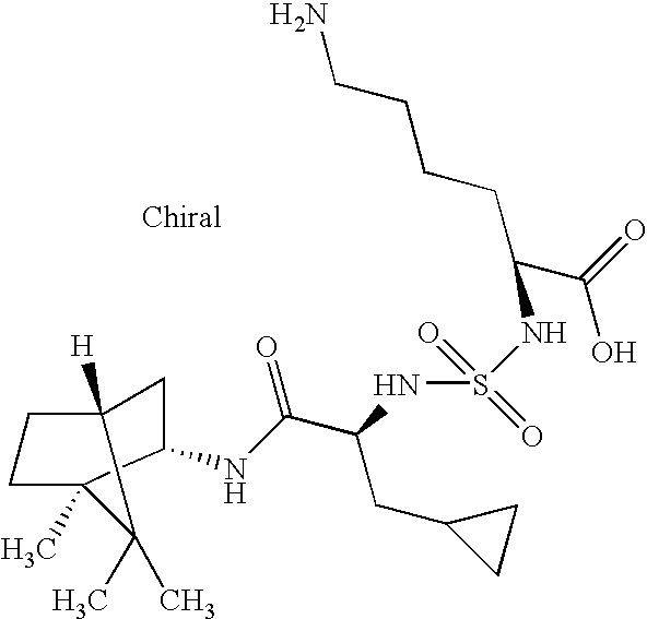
NCCCCC(C(O)=O)NS(=O)(=O)NC(CC1CC1)C(=O)NC1CC2([H])CCC1(C)C2(C)C
